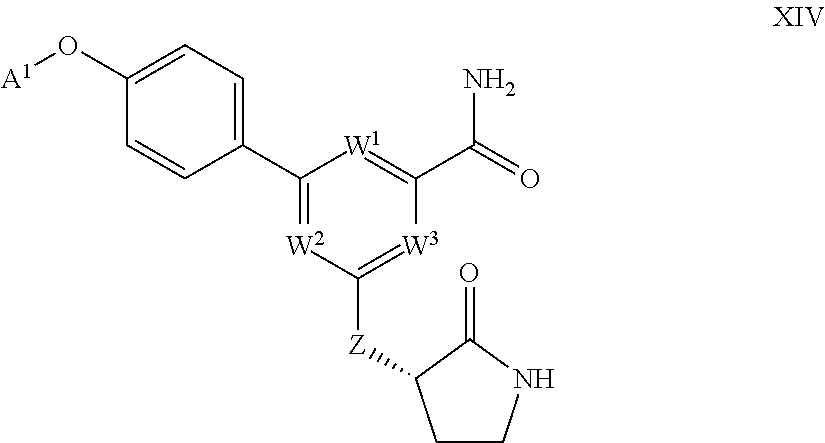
C1(C2=CC=C(O[A1])C=C2)=[W2]C([Z]C2CCNC2=O)=[W3]C(C(=O)N)=[W1]1
